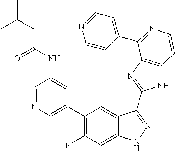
C1=C(C2=C(F)C=C3C(=C2)C(C2=NC4=C(N2)C=CN=C4C2=CC=NC=C2)=NN3)C=C(NC(=O)CC(C)C)C=N1
